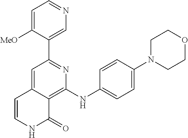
C1(C2=NC(NC3=CC=C(N4CCOCC4)C=C3)=C3C(=C2)C=CNC3=O)=CN=CC=C1[MeO]
